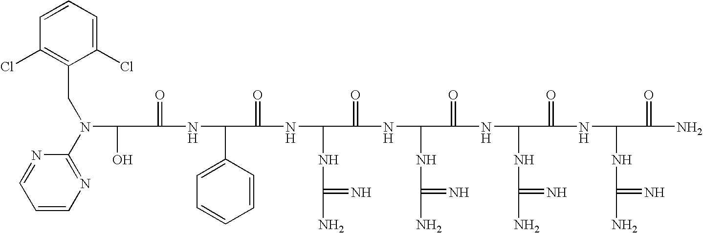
C(=O)(NC(C1=CC=CC=C1)C(=O)NC(NC(N)=N)C(=O)NC(NC(N)=N)C(=O)NC(NC(N)=N)C(=O)NC(NC(N)=N)C(=O)N)C(O)N(C1=NC=CC=N1)CC1=C(Cl)C=CC=C1Cl
